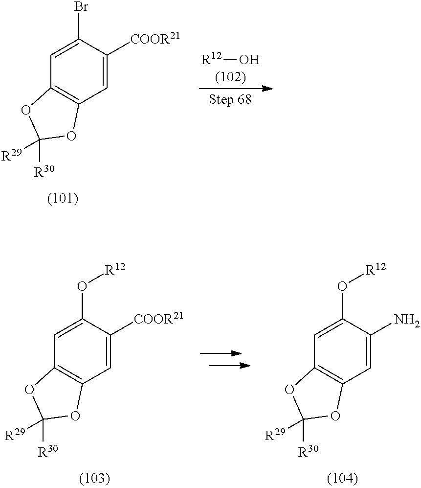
C12=C(C=C([COOR21])C(Br)=C1)OC([R30])([R29])O2.[R12]O.C12=C(C=C([COOR21])C(O[R12])=C1)OC([R30])([R29])O2.C12=C(C=C(N)C(O[R12])=C1)OC([R30])([R29])O2
